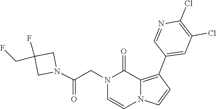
C1=CN2C=CC(C3=CC(Cl)=C(Cl)N=C3)=C2C(=O)N1CC(N1CC(CF)(F)C1)=O
